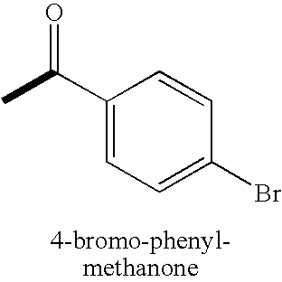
C1=C(C(=O)C)C=CC(Br)=C1
